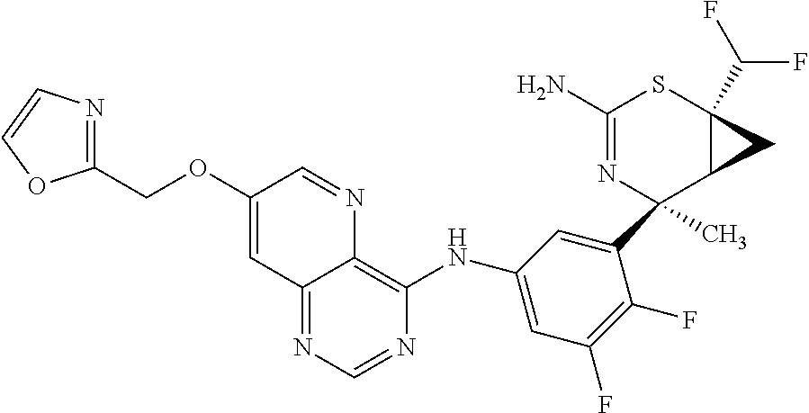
C12=NC=NC(NC3=CC(F)=C(F)C(C4(C)N=C(N)SC5(C(F)F)C4C5)=C3)=C1N=CC(OCC1=NC=CO1)=C2
